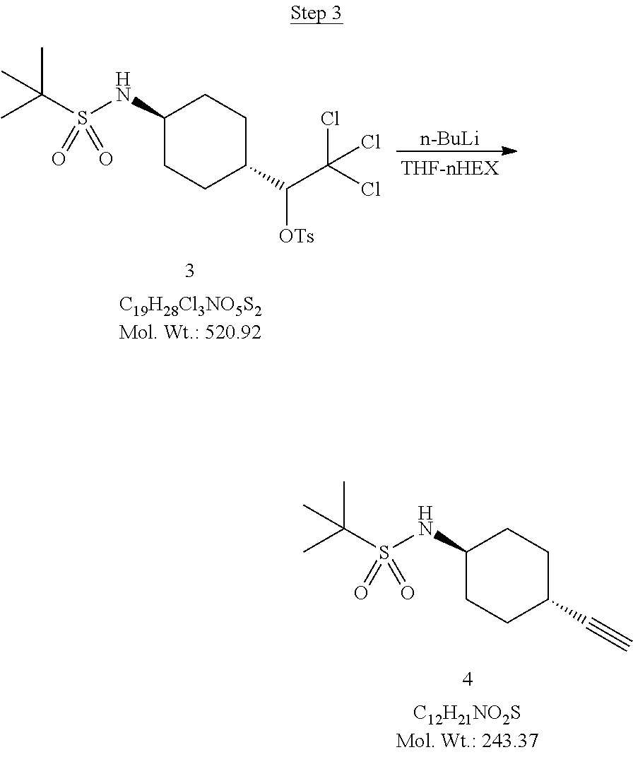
C1(NS(C(C)(C)C)(=O)=O)CCC(C#C)CC1.C1(NS(C(C)(C)C)(=O)=O)CCC(C(C(Cl)(Cl)Cl)[OTs])CC1.[n-BuLi]
